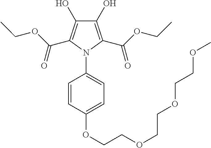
C1(O)=C(C(OCC)=O)N(C2=CC=C(OCCOCCOCCOC)C=C2)C(C(OCC)=O)=C1O
